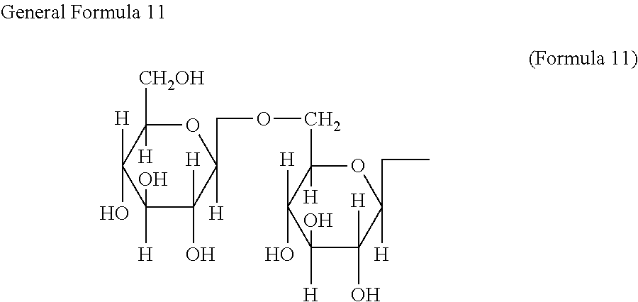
O1C([CH2OH])([H])C([H])(O)C([H])(O)C([H])(O)C1([H])COCC1([H])C([H])(O)C([H])(O)C(O)([H])C([H])(CC)O1
